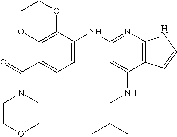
C1(C(=O)N2CCOCC2)=CC=C(NC2=NC3=C(C(NCC(C)C)=C2)C=CN3)C2=C1OCCO2
